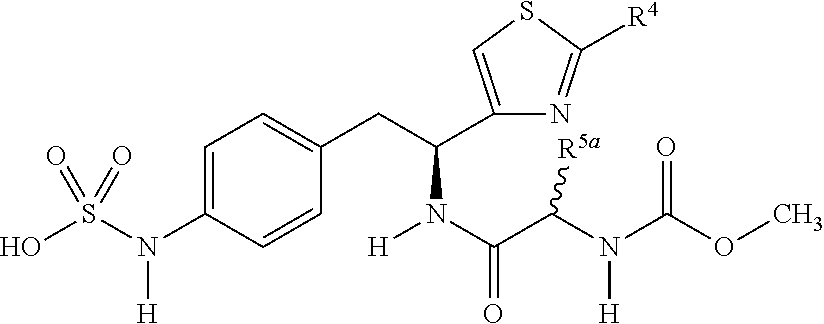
OS(N(C1=CC=C(CC(N(C(=O)C(N(C(OC)=O)[H])[R5a])[H])C2=CSC([R4])=N2)C=C1)[H])(=O)=O
